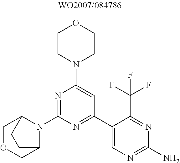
N1=C(N2C3COCC2CC3)N=C(C2=CN=C(N)N=C2C(F)(F)F)C=C1N1CCOCC1
